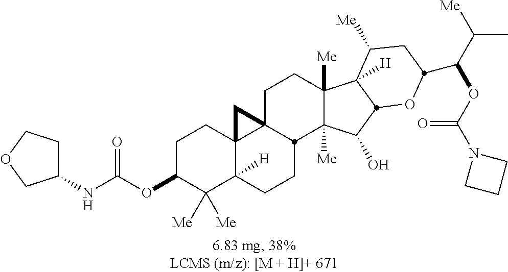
C1C(OC(NC2CCOC2)=O)C([Me])([Me])C2([H])C3(C1)C1(CCC4([Me])C([Me])(C(O)C5C4([H])C([Me])CC(C(C([Me])C)OC(N4CCC4)=O)O5)C1CC2)C3
